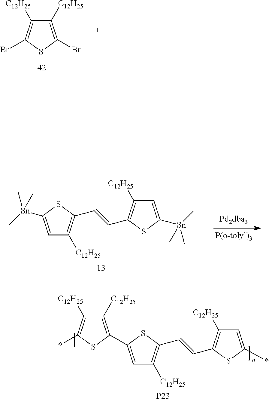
C(=CC1=C([C12H25])C=C([Sn](C)(C)C)S1)C1=C([C12H25])C=C([Sn](C)(C)C)S1.C1([C12H25])=C(C2=CC([C12H25])=C(C=CC3=C([C12H25])C=C(*)S3)S2)SC(*)=C1[C12H25].[P23].BrC1=C([C12H25])C([C12H25])=C(Br)S1
